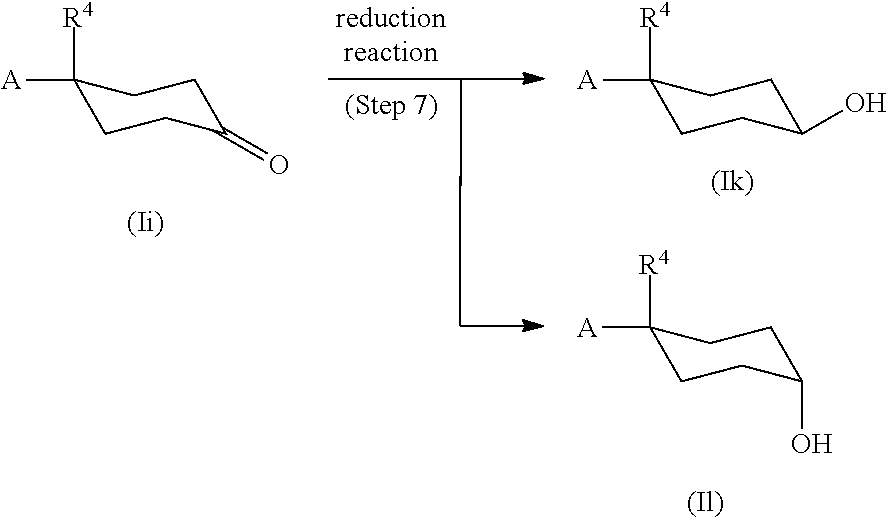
C1([A])([R4])CCC(O)CC1.C1([A])([R4])CCC(O)CC1.C1([A])([R4])CCC(=O)CC1
